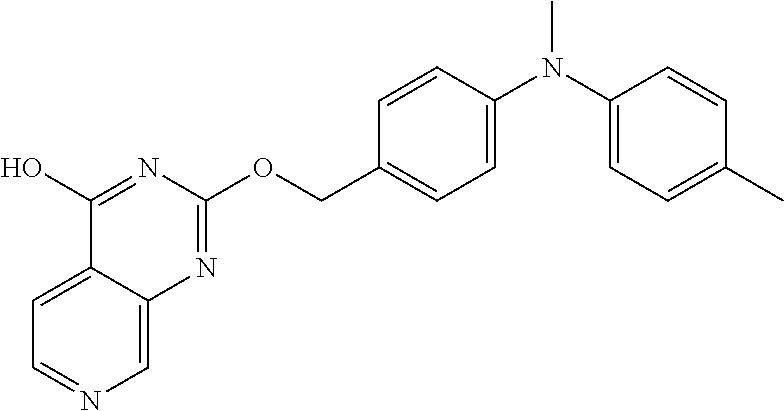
C1=C2C(=CN=C1)N=C(OCC1=CC=C(N(C3=CC=C(C)C=C3)C)C=C1)N=C2O
